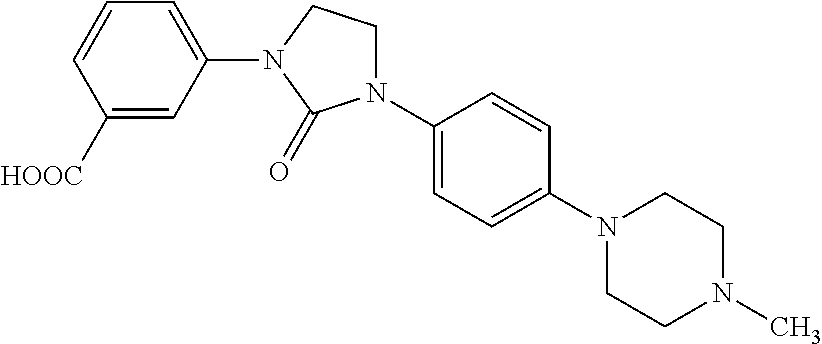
C1([HOOC])=CC(N2CCN(C3=CC=C(N4CCN(C)CC4)C=C3)C2=O)=CC=C1
